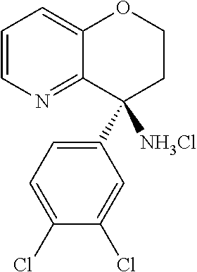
C1=CN=C2C(=C1)OCCC2(C1=CC=C(Cl)C(Cl)=C1)[NH3Cl]
